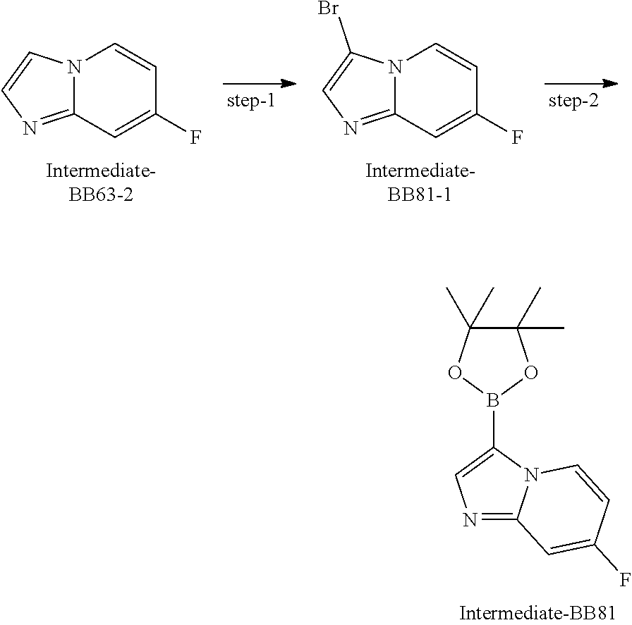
N12C(=NC=C1)C=C(F)C=C2.N12C(=NC=C1Br)C=C(F)C=C2.B1(C2=CN=C3N2C=CC(F)=C3)OC(C)(C)C(C)(C)O1
